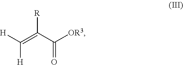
C(=C(C([OR3])=O)[R])([H])[H]
